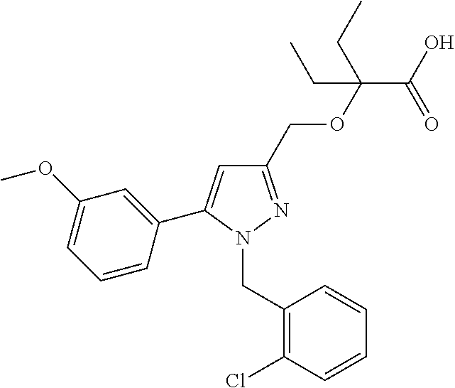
C1(COC(C(=O)O)(CC)CC)=NN(CC2=C(Cl)C=CC=C2)C(C2=CC(OC)=CC=C2)=C1
